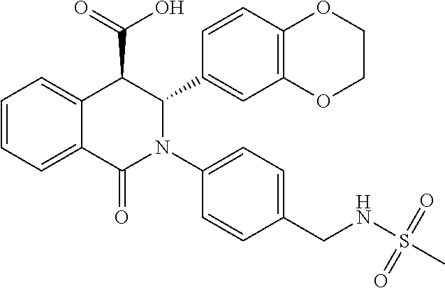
C1=CC=C2C(=C1)C(C(=O)O)C(C1=CC3=C(C=C1)OCCO3)N(C1=CC=C(CNS(C)(=O)=O)C=C1)C2=O
